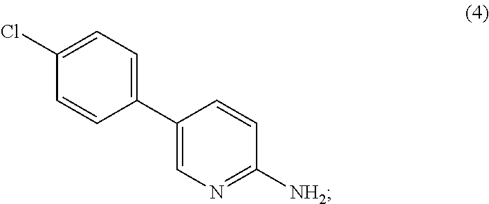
C1(Cl)=CC=C(C2=CN=C([NH2])C=C2)C=C1
